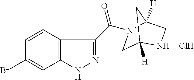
C1(C(=O)N2CC3([H])NCC2([H])C3)=NNC2=C1C=CC(Br)=C2.Cl
